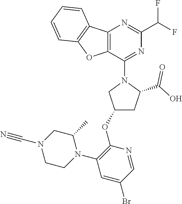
C1(OC2=C(N3CCN(C#N)CC3C)C=C(Br)C=N2)CC(C(O)=O)N(C2=NC(C(F)F)=NC3=C2OC2=C3C=CC=C2)C1
